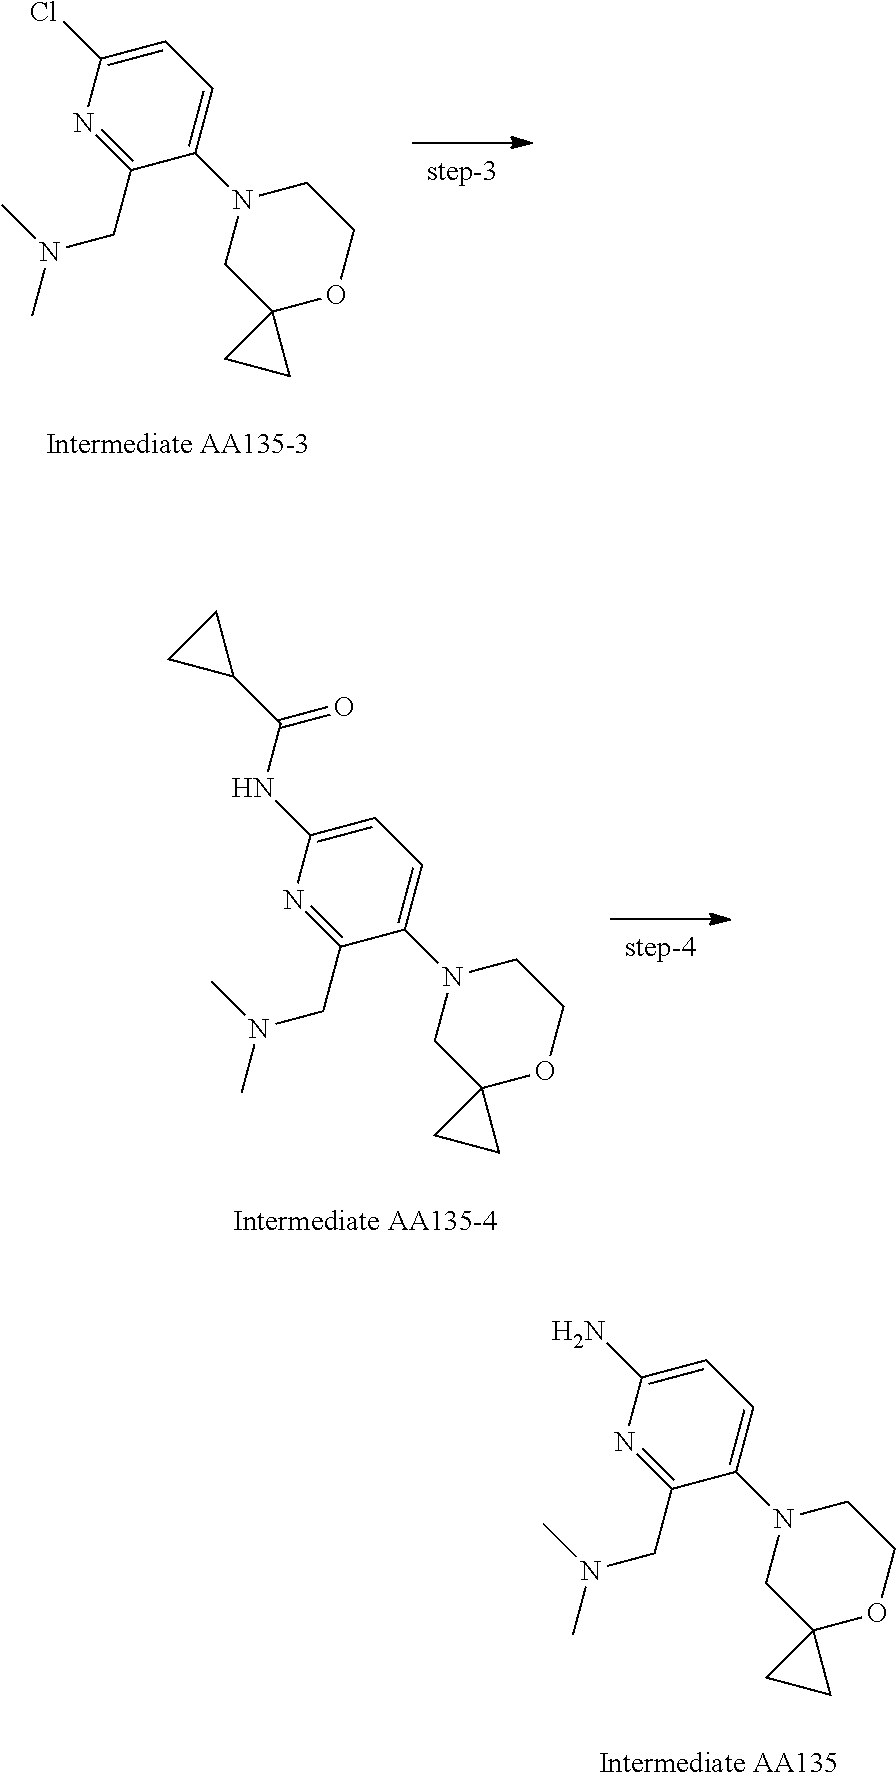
C1=C(Cl)N=C(CN(C)C)C(N2CC3(OCC2)CC3)=C1.C1=C(NC(C2CC2)=O)N=C(CN(C)C)C(N2CC3(OCC2)CC3)=C1.C1=C(N)N=C(CN(C)C)C(N2CC3(OCC2)CC3)=C1
